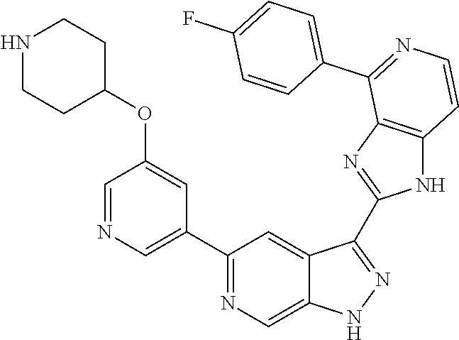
C1(C2=NC=C3C(=C2)C(C2=NC4=C(N2)C=CN=C4C2=CC=C(F)C=C2)=NN3)=CN=CC(OC2CCNCC2)=C1
